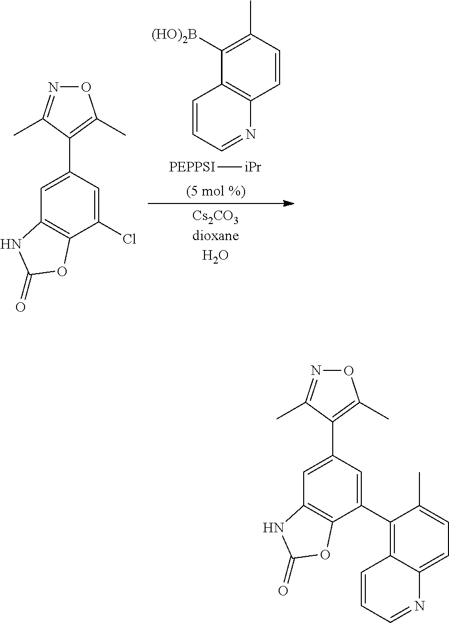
C1(C2=CC3=C(C(Cl)=C2)OC(=O)N3)=C(C)ON=C1C.[PEPPSI][iPr].C1=CC(C)=C([(HO)2B])C2=C1N=CC=C2.O1N=C(C)C(C2=CC3=C(C(C4=C5C(=CC=C4C)N=CC=C5)=C2)OC(=O)N3)=C1C
